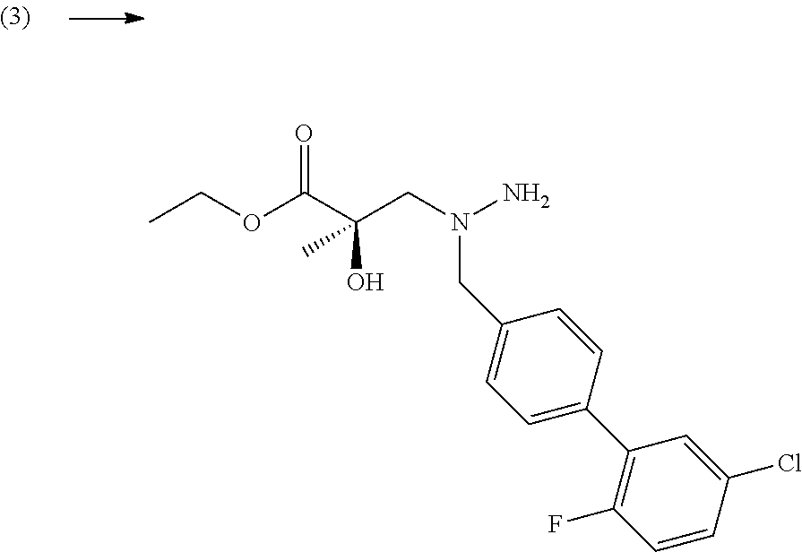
C1=C(C2=C(F)C=CC(Cl)=C2)C=CC(CN(N)CC(C(OCC)=O)(O)C)=C1
